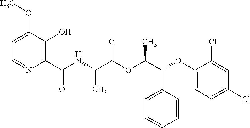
CC(C(=O)OC(C(C1=CC=CC=C1)OC1=CC=C(Cl)C=C1Cl)C)NC(C1=C(O)C(OC)=CC=N1)=O
